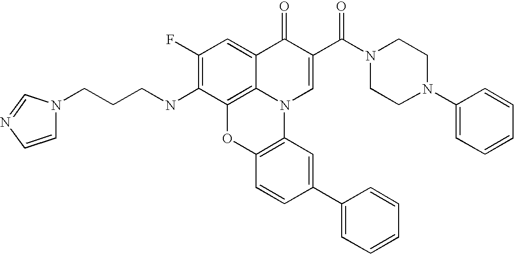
C1(F)=C(NCCCN2C=CN=C2)C2=C3C(=C1)C(=O)C(C(N1CCN(C4=CC=CC=C4)CC1)=O)=CN3C1=C(O2)C=CC(C2=CC=CC=C2)=C1
